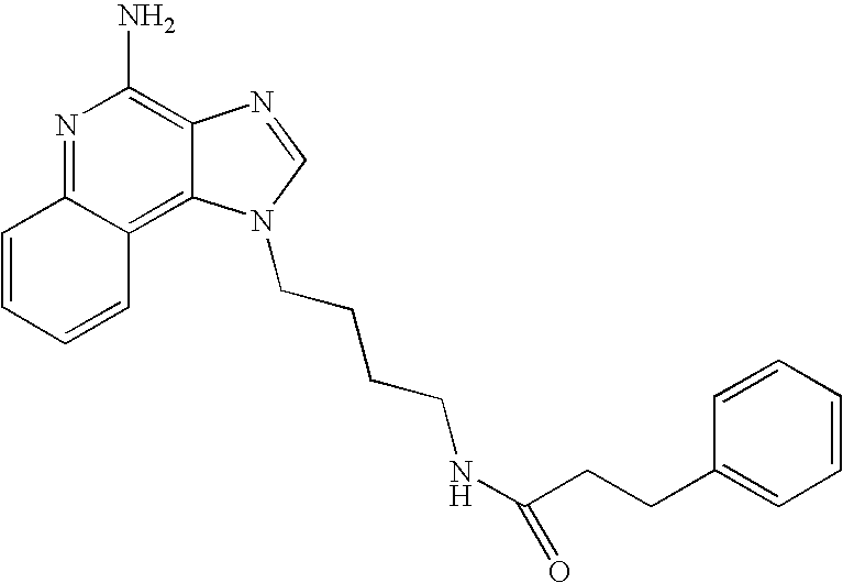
N1=C2C(=C3C(=C1N)N=CN3CCCCNC(CCC1=CC=CC=C1)=O)C=CC=C2
